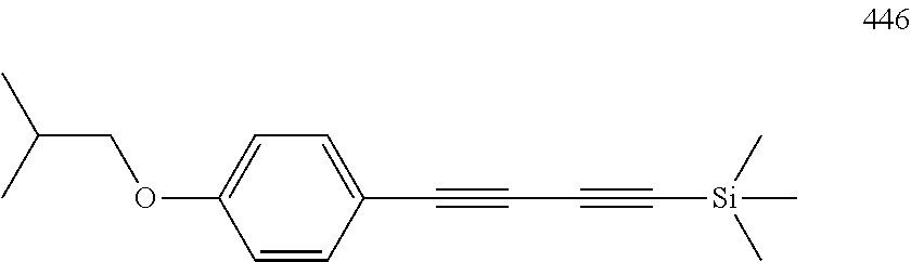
C1=CC(C#CC#C[Si](C)(C)C)=CC=C1OCC(C)C
